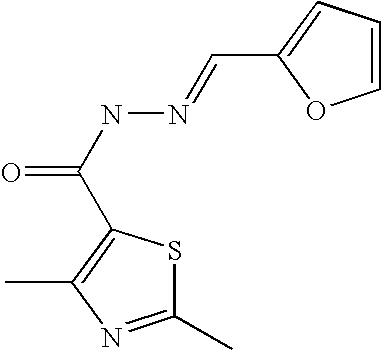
C1(C)=NC(C)=C(C(NN=CC2=CC=CO2)=O)S1
